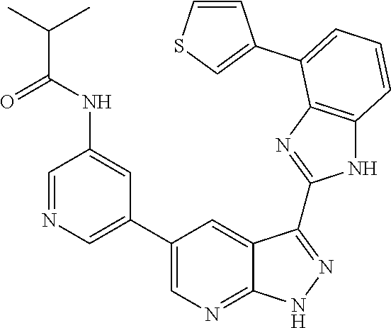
C1=NC=C(C2=CN=C3C(=C2)C(C2=NC4=C(N2)C=CC=C4C2=CSC=C2)=NN3)C=C1NC(C(C)C)=O
